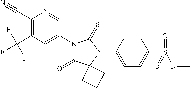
C1(C#N)=C(C(F)(F)F)C=C(N2C(=O)C3(N(C4=CC=C(S(=O)(NC)=O)C=C4)C2=S)CCC3)C=N1
